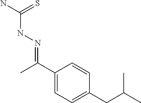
C1(C(=NNC(=S)N)C)=CC=C(CC(C)C)C=C1
